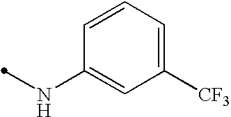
N(C1=CC([CF3])=CC=C1)C
